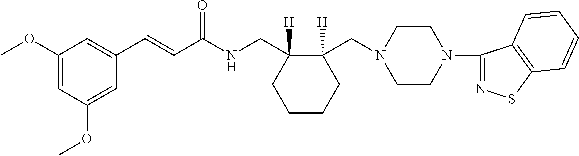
C1(C=CC(NCC2([H])CCCCC2(CN2CCN(C3=NSC4=C3C=CC=C4)CC2)[H])=O)=CC(OC)=CC(OC)=C1
